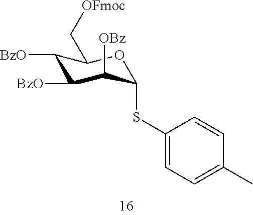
C1([BzO])C([BzO])C([OBz])C(SC2=CC=C(C)C=C2)OC1C[OFmoc]
